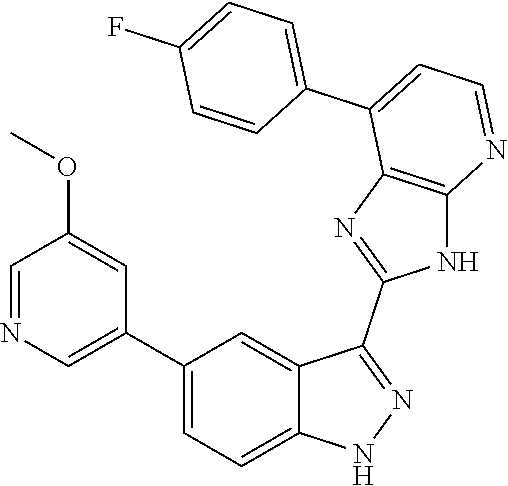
C1(C2=CC=C3C(=C2)C(C2=NC4=C(N2)N=CC=C4C2=CC=C(F)C=C2)=NN3)=CN=CC(OC)=C1
